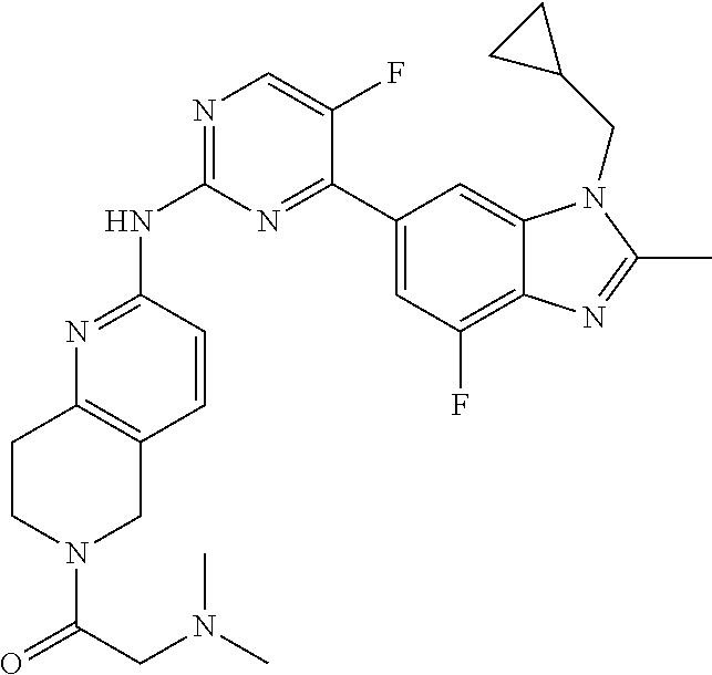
N1=C(NC2=NC=C(F)C(C3=CC(F)=C4C(=C3)N(CC3CC3)C(C)=N4)=N2)C=CC2=C1CCN(C(=O)CN(C)C)C2
